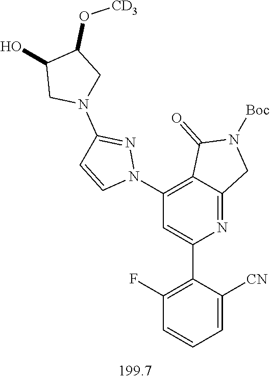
N1=C2C(=C(N3N=C(N4CC(O[CD3])C(O)C4)C=C3)C=C1C1=C(F)C=CC=C1[CN])C(=O)N([Boc])C2
